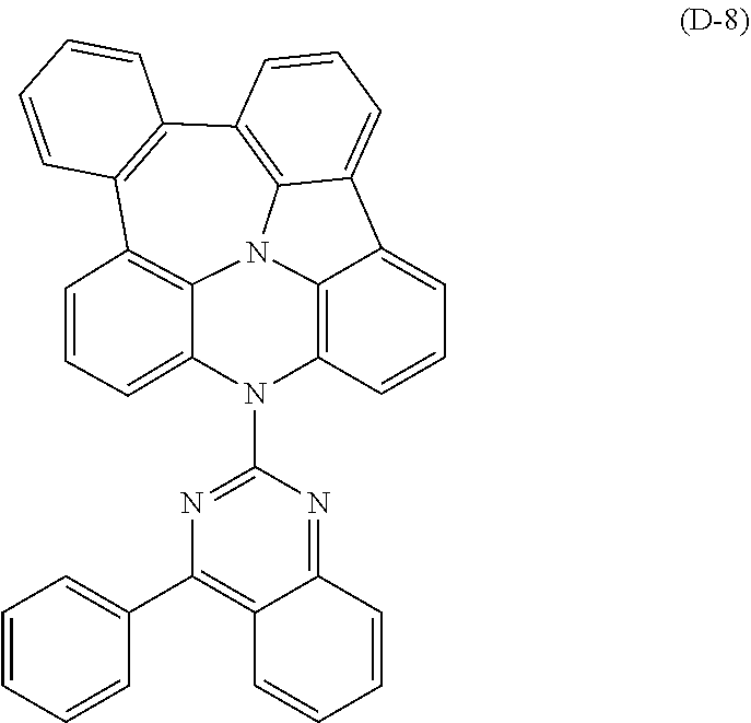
C12=C(C3=C4N5C6=C1C=CC=C6N(C1=NC(C6=CC=CC=C6)=C6C(=N1)C=CC=C6)C1=C5C(=CC=C1)C4=CC=C3)C=CC=C2
